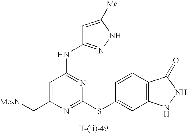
C1=C(C[Me2N])N=C(SC2=CC3=C(C=C2)C(=O)NN3)N=C1NC1=NNC([Me])=C1
